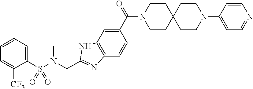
C1(S(N(CC2=NC3=C(N2)C=C(C(N2CCC4(CC2)CCN(C2=CC=NC=C2)CC4)=O)C=C3)C)(=O)=O)=CC=CC=C1[CF3]
